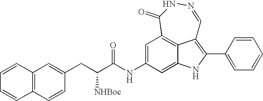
C1=C(NC(=O)C([NHBoc])CC2=CC3=C(C=C2)C=CC=C3)C=C2NC(C3=CC=CC=C3)=C3C2=C1C(=O)NN=C3
